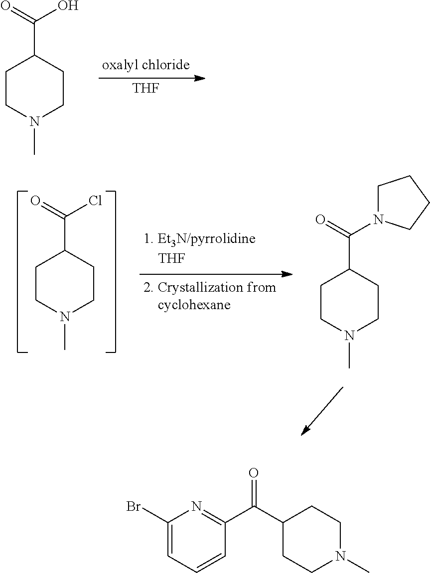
[THF].C1CN(C)CCC1C(O)=O.C1CN(C)CCC1C(Cl)=O.C1CN(C)CCC1C(=O)N1CCCC1.C1(C(C2CCN(C)CC2)=O)=NC(Br)=CC=C1
